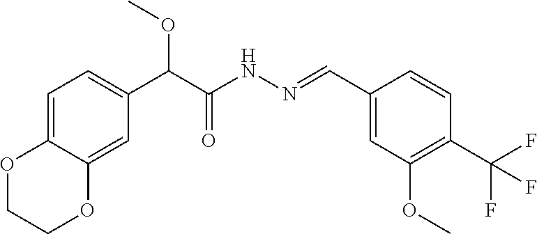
C(C(NN=CC1=CC(OC)=C(C(F)(F)F)C=C1)=O)(OC)C1=CC=C2C(=C1)OCCO2
